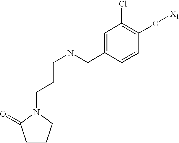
C(NCC1=CC(Cl)=C(O[X1])C=C1)CCN1CCCC1=O
